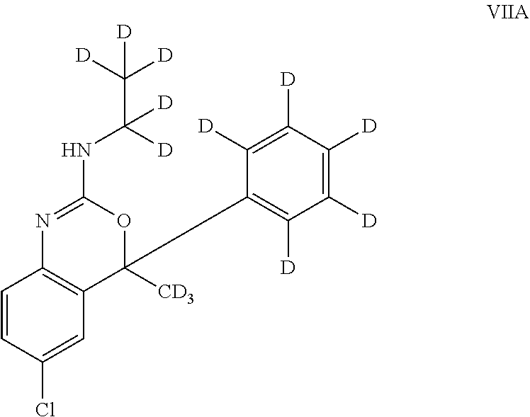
C1=CC(Cl)=CC2=C1N=C(NC(C([D])([D])[D])([D])[D])OC2(C1=C([D])C([D])=C([D])C([D])=C1[D])[CD3]
